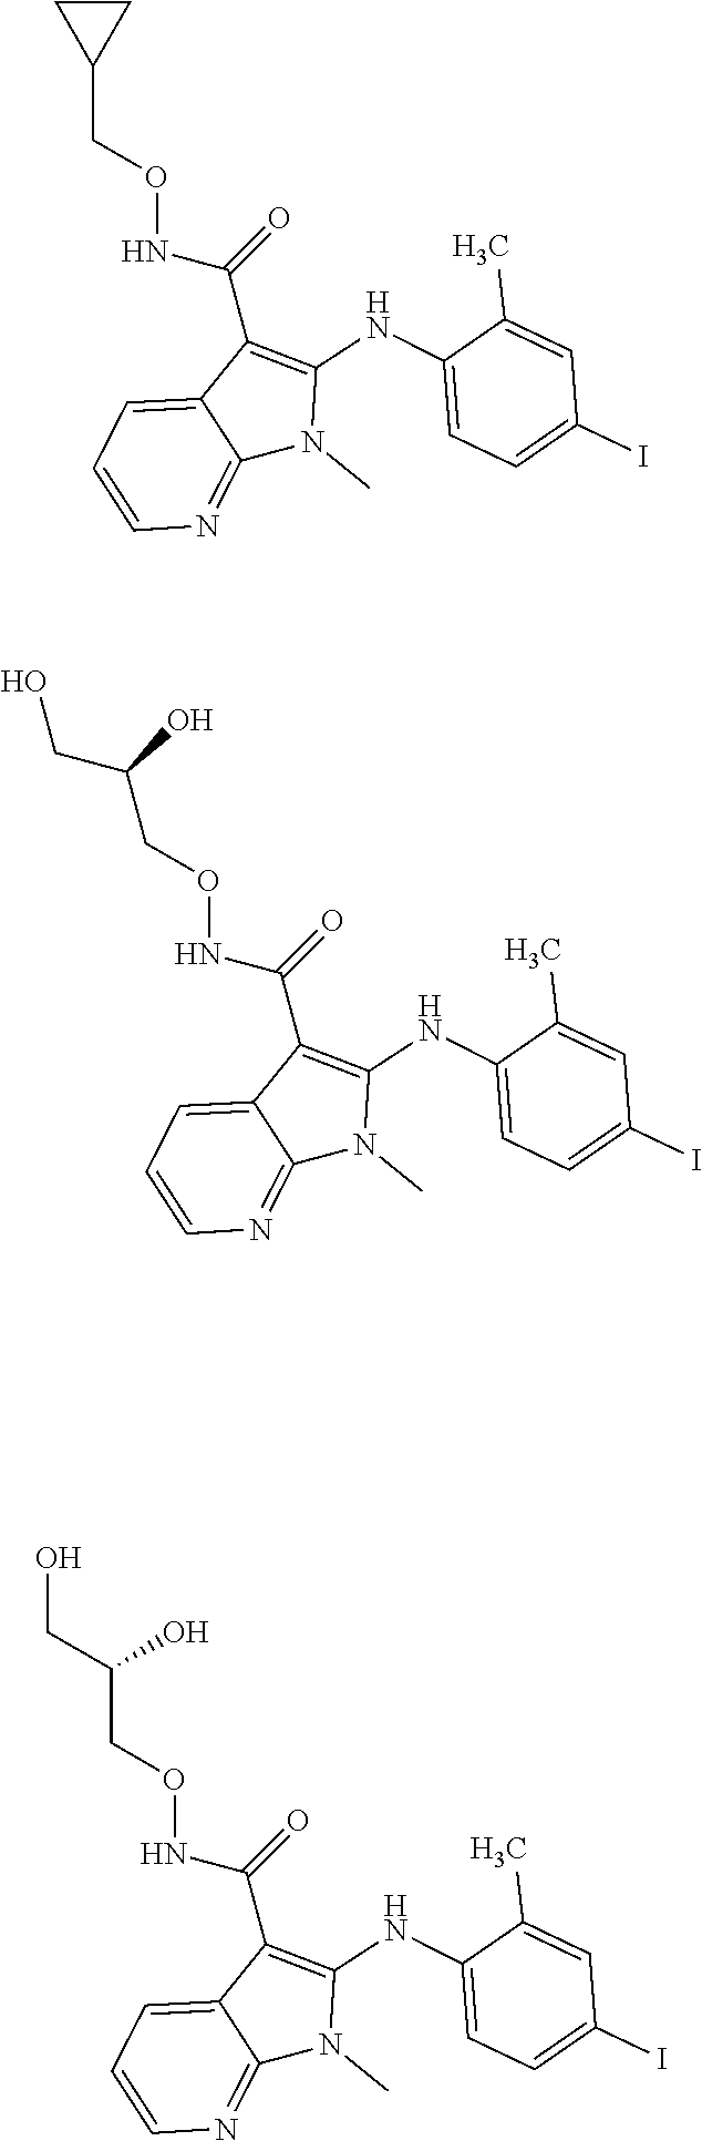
O(NC(=O)C1=C(NC2=CC=C(I)C=C2C)N(C)C2=NC=CC=C12)CC1CC1.O(NC(=O)C1=C(NC2=CC=C(I)C=C2C)N(C)C2=NC=CC=C12)CC(O)CO.O(NC(=O)C1=C(NC2=CC=C(I)C=C2C)N(C)C2=NC=CC=C12)CC(CO)O
